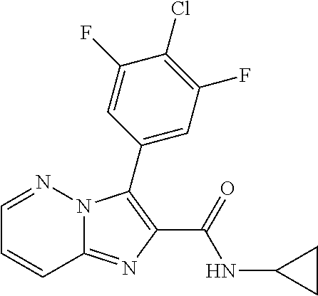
C12=NC(C(=O)NC3CC3)=C(C3=CC(F)=C(Cl)C(F)=C3)N1N=CC=C2
